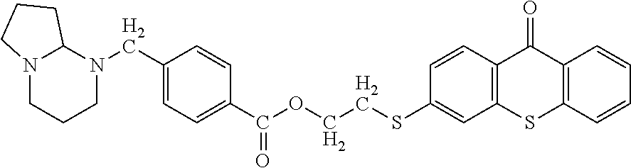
C1(CN2C3N(CCC2)CCC3)=CC=C(C(OCCSC2=CC3=C(C=C2)C(=O)C2=C(S3)C=CC=C2)=O)C=C1
